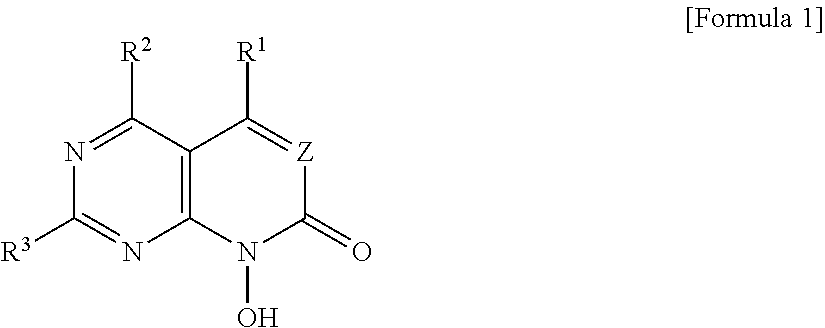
N1=C([R2])C2=C(N=C1[R3])N(O)C(=O)[Z]=C2[R1]
